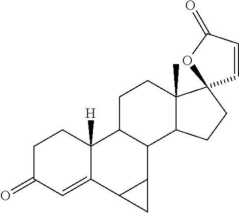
C1C(=O)C=C2C([H])(C1)C1C(C3C2C3)C2C(C)(CC1)C1(CC2)C=CC(=O)O1
